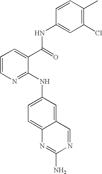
C1=CN=C(NC2=CC=C3C(=C2)C=NC(N)=N3)C(C(=O)NC2=CC(Cl)=C(C)C=C2)=C1
